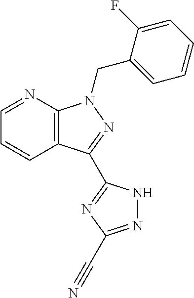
C12=C(N=CC=C1)N(CC1=CC=CC=C1F)N=C2C1=NC(C#N)=NN1
